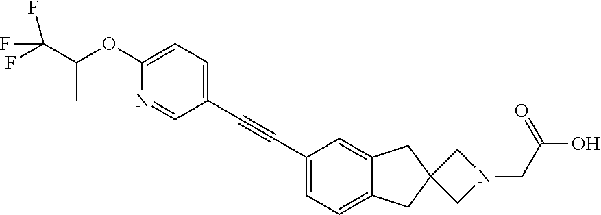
C1=C(C#CC2=CC=C(OC(C)C(F)(F)F)N=C2)C=C2C(=C1)CC1(C2)CN(CC(O)=O)C1
